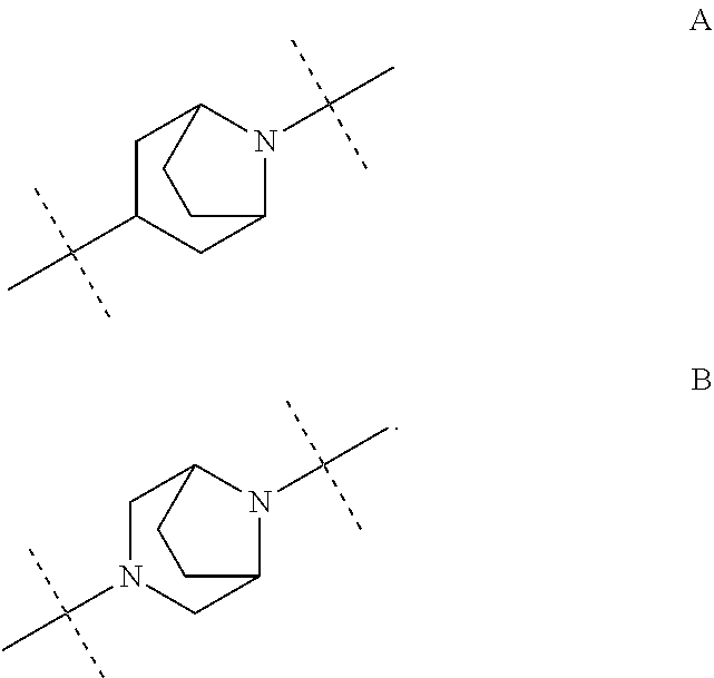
C1N(C(C)(C)C)CC2N(C(C)(C)C)C1CC2.C1C(C(C)(C)C)CC2N(C(C)(C)C)C1CC2
